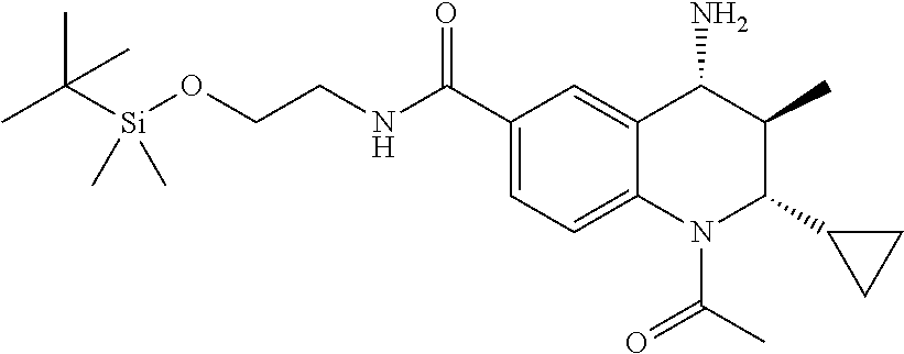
CC([Si](OCCNC(C1=CC=C2C(=C1)C(N)C(C)C(C1CC1)N2C(=O)C)=O)(C)C)(C)C
